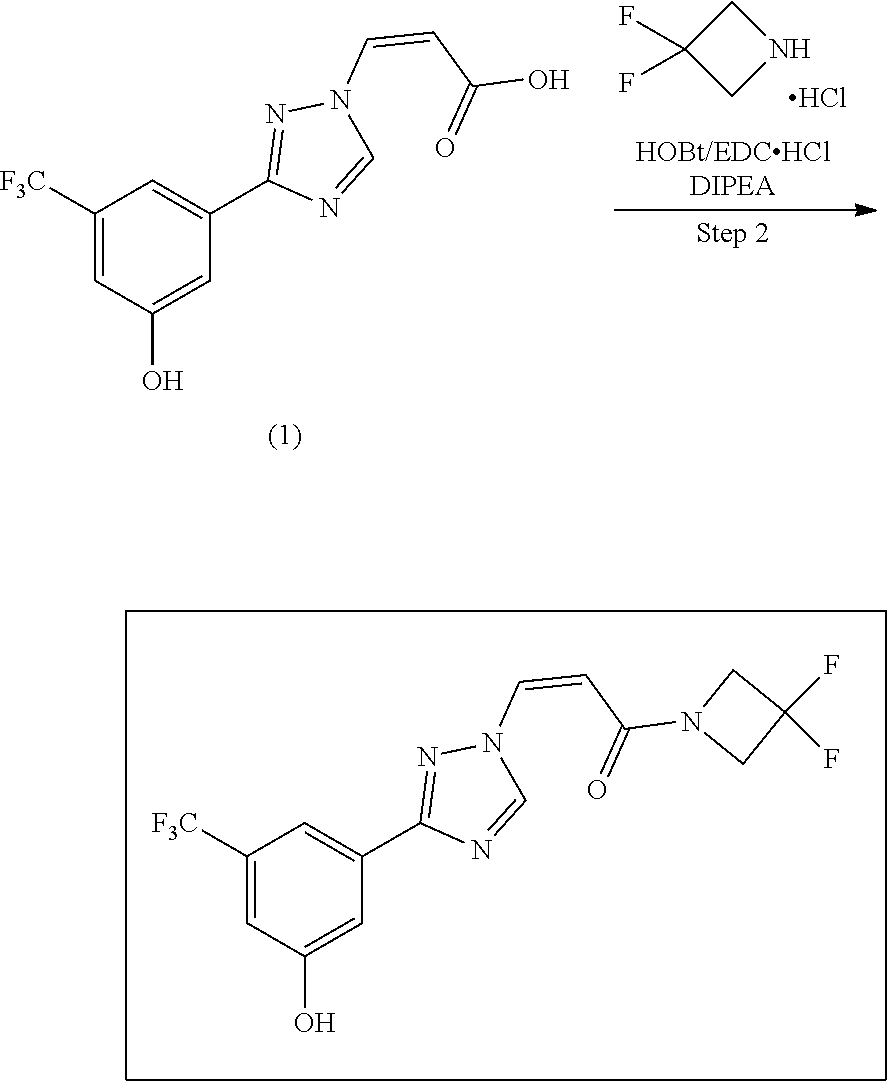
C1(F)(F)CNC1.Cl.C1([F3C])=CC(O)=CC(C2=NN(C=CC(=O)O)C=N2)=C1.C1([F3C])=CC(O)=CC(C2=NN(C=CC(=O)N3CC(F)(F)C3)C=N2)=C1
